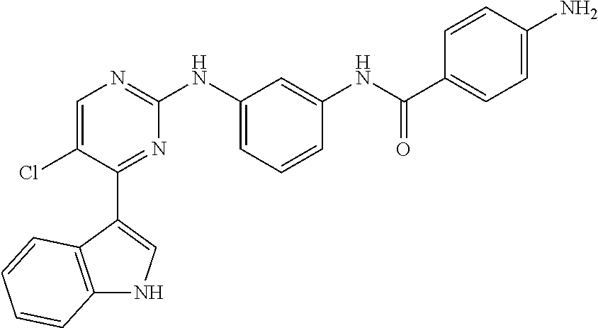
C1=C(Cl)C(C2=CNC3=C2C=CC=C3)=NC(NC2=CC=CC(NC(C3=CC=C(N)C=C3)=O)=C2)=N1
